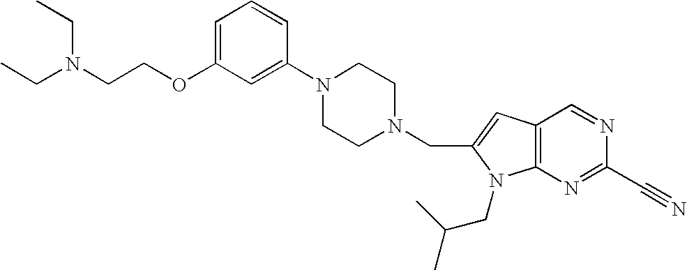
C1=C(OCCN(CC)CC)C=C(N2CCN(CC3=CC4=C(N3CC(C)C)N=C(C#N)N=C4)CC2)C=C1
